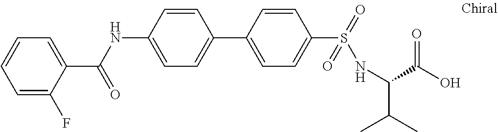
C1=C(C(NC2=CC=C(C3=CC=C(S(=O)(=O)NC(C(C)C)C(O)=O)C=C3)C=C2)=O)C(F)=CC=C1
